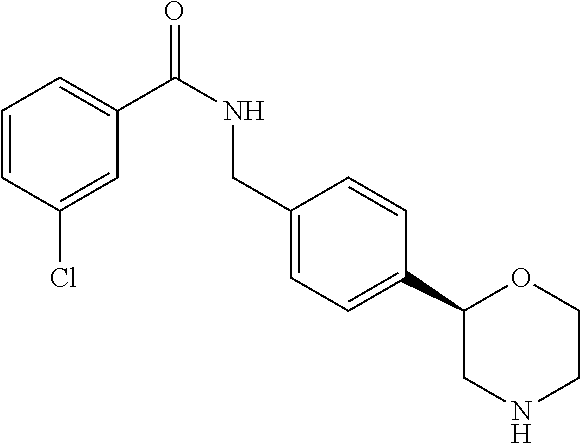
C1=CC(Cl)=CC(C(NCC2=CC=C(C3CNCCO3)C=C2)=O)=C1
